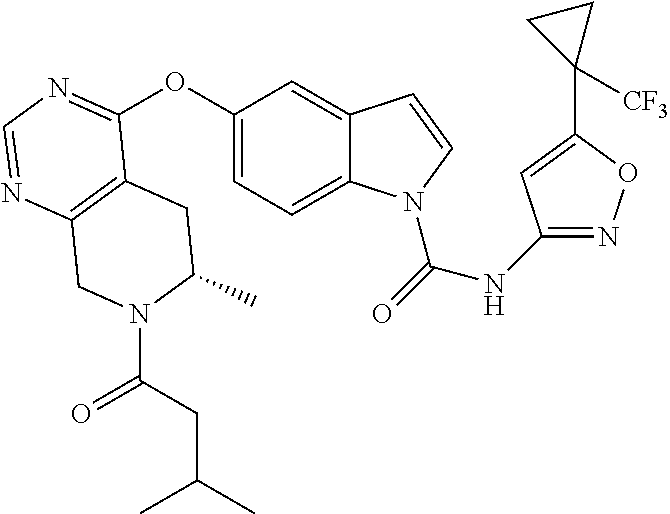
C12=C(N=CN=C1OC1=CC=C3C(=C1)C=CN3C(=O)NC1=NOC(C3([CF3])CC3)=C1)CN(C(CC(C)C)=O)C(C)C2
